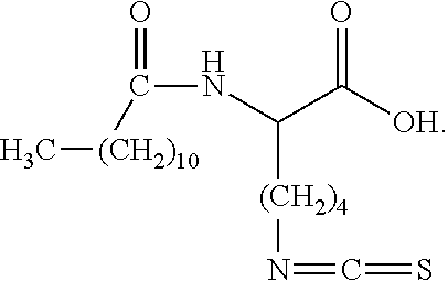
C(C([OH])=O)(NC(=O)[(CH2)10]C)[(CH2)4]N=C=S
